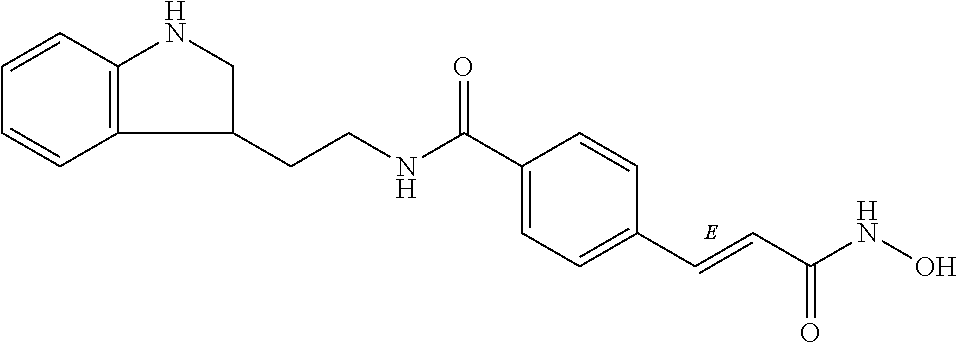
C1=CC2=C(C=C1)C(CCNC(C1=CC=C(C=CC(NO)=O)C=C1)=O)CN2
